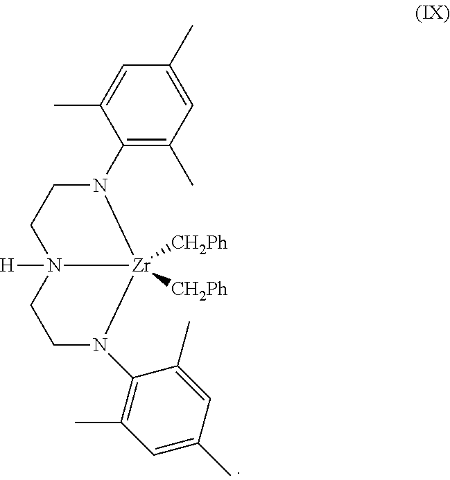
C1(N2CCN3([H])[Zr]2([CH2Ph])([CH2Ph])N(C2=C(C)C=C(C)C=C2C)CC3)=C(C)C=C(C)C=C1C
